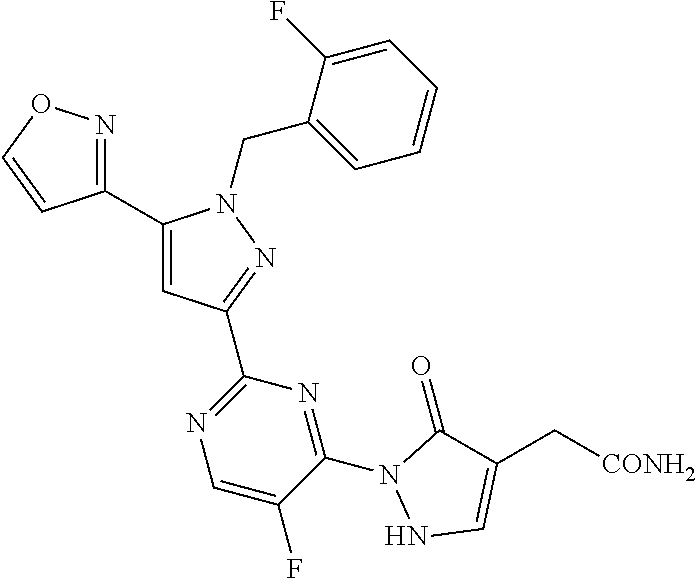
C1(C2=NOC=C2)=CC(C2=NC=C(F)C(N3NC=C(C[CONH2])C3=O)=N2)=NN1CC1=CC=CC=C1F
